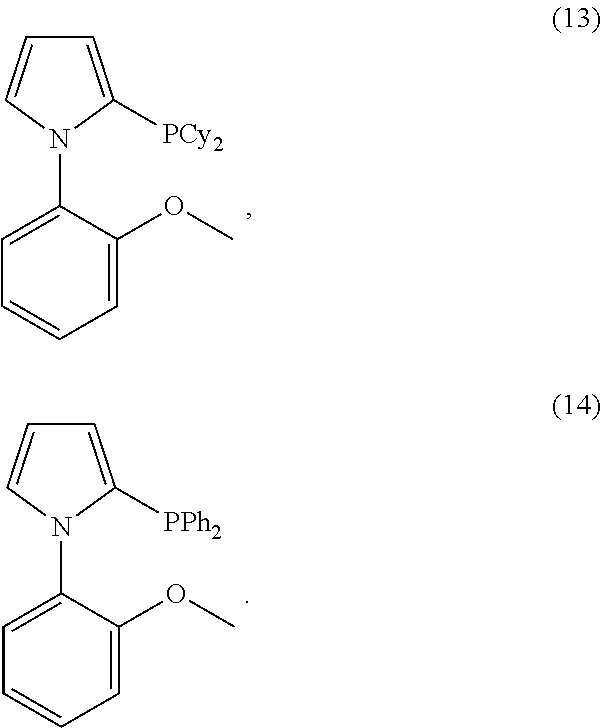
C1=C([PCy2])N(C2=CC=CC=C2OC)C=C1.C1=C([PPh2])N(C2=CC=CC=C2OC)C=C1
